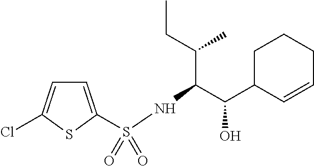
C1=C(S(NC(C(C2C=CCCC2)O)C(CC)C)(=O)=O)SC(Cl)=C1
